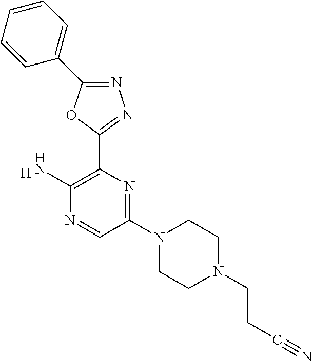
N1=C(C2=CC=CC=C2)OC(C2=C(N)N=CC(N3CCN(CCC#N)CC3)=N2)=N1.[H]
